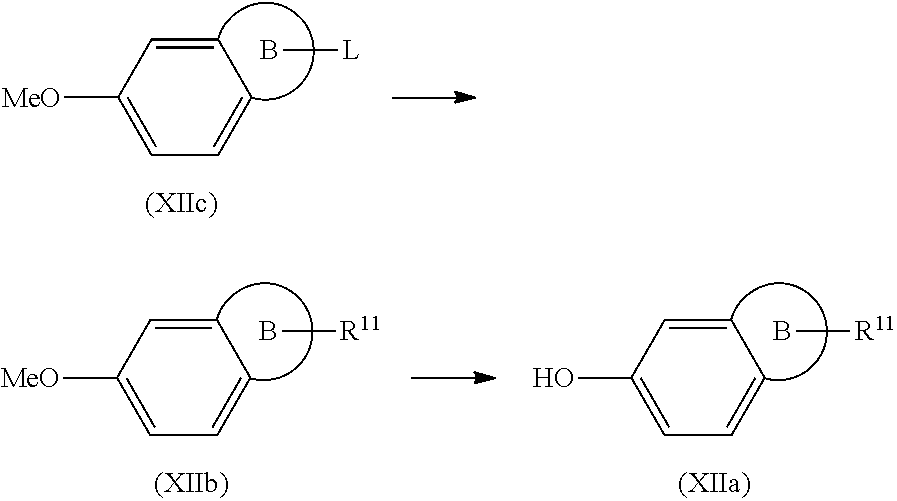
[MeO]C1=CC=CC=C1.B[L].[MeO]C1=CC=CC=C1.B[R11].C1(O)=CC=CC=C1.B[R11]
